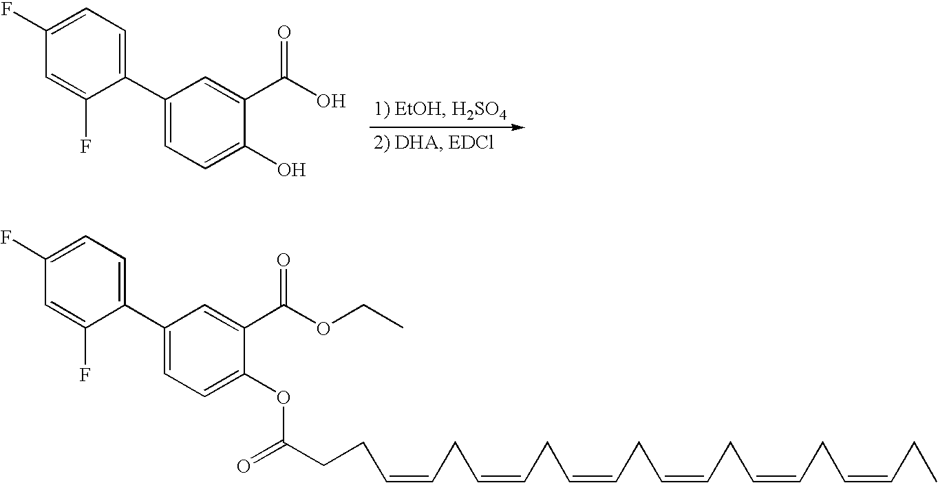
OC1=CC=C(C2=CC=C(F)C=C2F)C=C1C(O)=O.C(CC=CCC=CCC=CCCC(=O)OC1=CC=C(C2=CC=C(F)C=C2F)C=C1C(OCC)=O)=CCC=CCC=CCC
